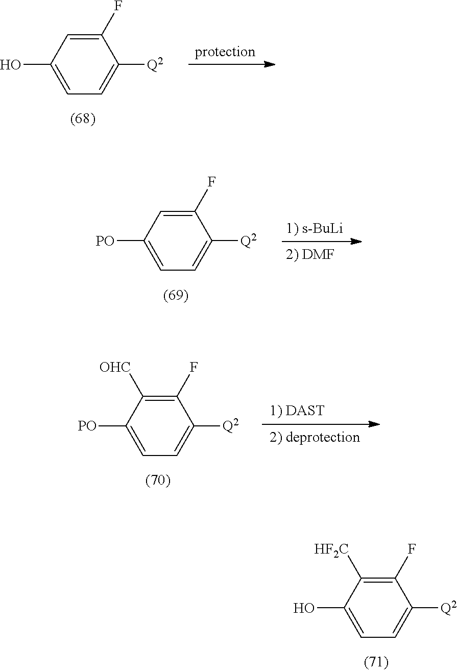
C1(O)=CC=C([Q2])C(F)=C1[HF2C].C1(O)=CC=C([Q2])C(F)=C1.C1([PO])=CC=C([Q2])C(F)=C1.C1([PO])=CC=C([Q2])C(F)=C1[OHC]
